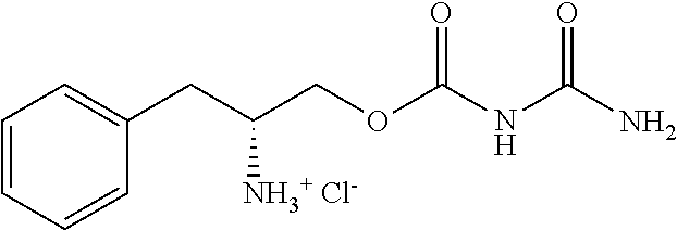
C1=CC(CC(COC(NC(N)=O)=O)[NH3+ Cl-])=CC=C1
